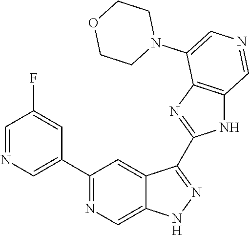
C1(C2=CN=CC(F)=C2)=NC=C2C(=C1)C(C1=NC3=C(N1)C=NC=C3N1CCOCC1)=NN2
